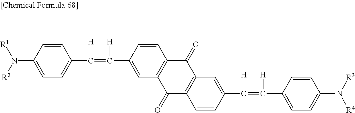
C1=CC(N([R1])[R2])=CC=C1C(=C([H])C1=CC2=C(C=C1)C(=O)C1=C(C2=O)C=CC(C(=C([H])C2=CC=C(N([R3])[R4])C=C2)[H])=C1)[H]
